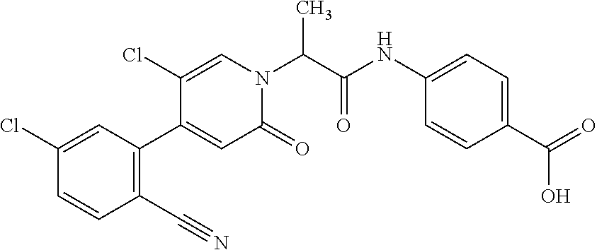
C1(Cl)=CC(C2=CC(=O)N(C(C(NC3=CC=C(C(=O)O)C=C3)=O)C)C=C2Cl)=C(C#N)C=C1
